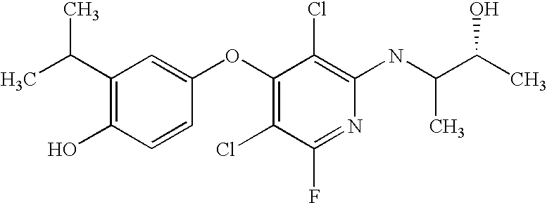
OC1=C(C(C)C)C=C(OC2=C(Cl)C(F)=NC(NC(C(C)O)C)=C2Cl)C=C1
